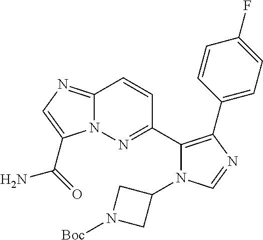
C12=NC=C(C(=O)N)N1N=C(C1=C(C3=CC=C(F)C=C3)N=CN1C1CN([Boc])C1)C=C2
